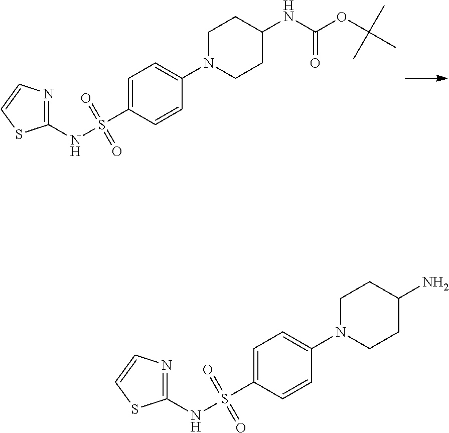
C1N(C2=CC=C(S(=O)(=O)NC3=NC=CS3)C=C2)CCC(NC(OC(C)(C)C)=O)C1.C1N(C2=CC=C(S(=O)(=O)NC3=NC=CS3)C=C2)CCC(N)C1
